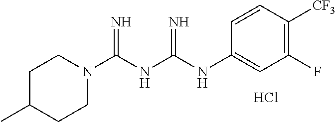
C1C(C)CCN(C(NC(NC2=CC(F)=C([CF3])C=C2)=N)=N)C1.Cl
